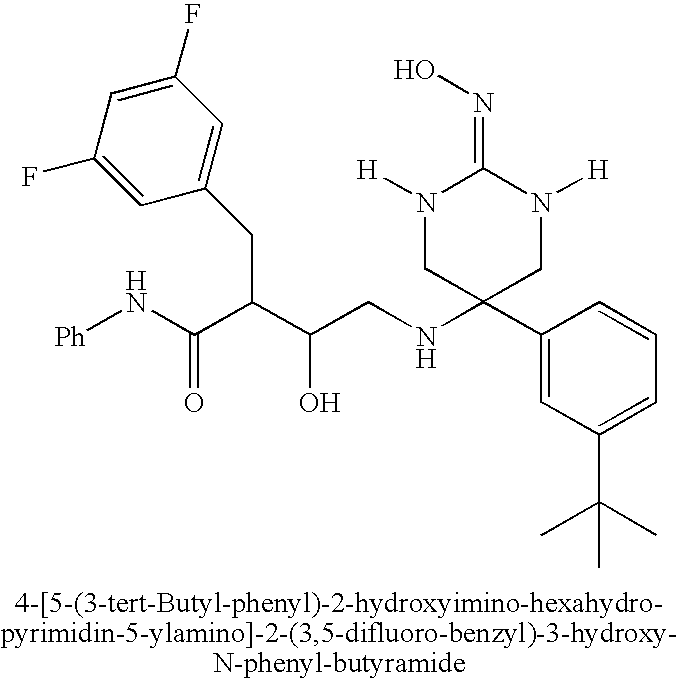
OC(C(C(N[Ph])=O)CC1=CC(F)=CC(F)=C1)CNC1(C2=CC(C(C)(C)C)=CC=C2)CN([H])C(=NO)N([H])C1
